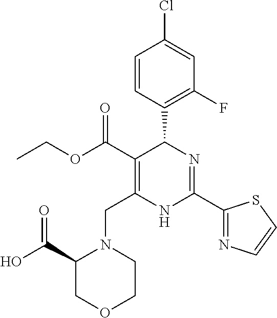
C1=CC(C2C(C(=O)OCC)=C(CN3C(C(O)=O)COCC3)NC(C3=NC=CS3)=N2)=C(F)C=C1Cl
